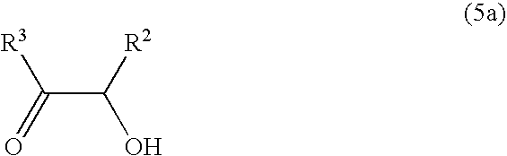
C(C([R2])O)(=O)[R3]
